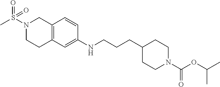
O=S(N1CCC2=C(C1)C=CC(NCCCC1CCN(C(OC(C)C)=O)CC1)=C2)(C)=O
